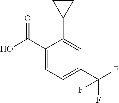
C1(C(O)=O)=CC=C(C(F)(F)F)C=C1C1CC1
